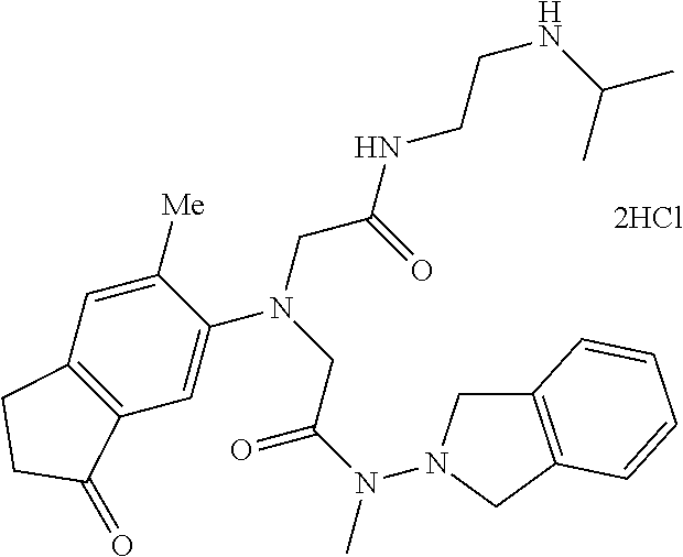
[2HCl].N(C)(C(=O)CN(CC(=O)NCCNC(C)C)C1=CC2=C(C=C1[Me])CCC2=O)N1CC2=C(C1)C=CC=C2
